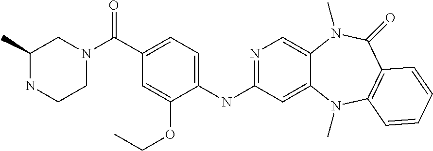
C1(C(=O)N2CCNC(C)C2)=CC=C(NC2=NC=C3C(=C2)N(C)C2=C(C(=O)N3C)C=CC=C2)C(OCC)=C1
